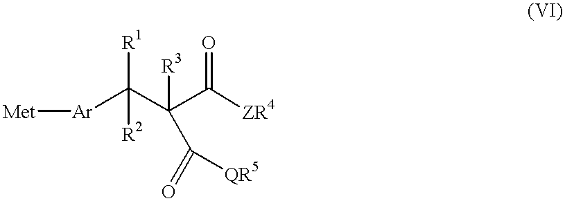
[Met][Ar]C(C(C([ZR4])=O)([R3])C(=O)[QR5])([R1])[R2]
